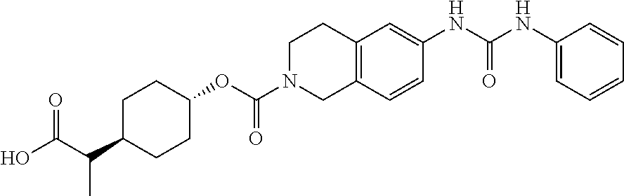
C1C(C(C(O)=O)C)CCC(OC(N2CC3=C(CC2)C=C(NC(NC2=CC=CC=C2)=O)C=C3)=O)C1
